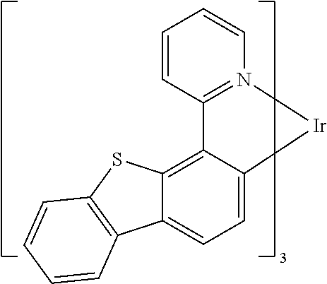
C12=CC=C3C(=C1SC1=C2C=CC=C1)C1=N([Ir]3)C=CC=C1
